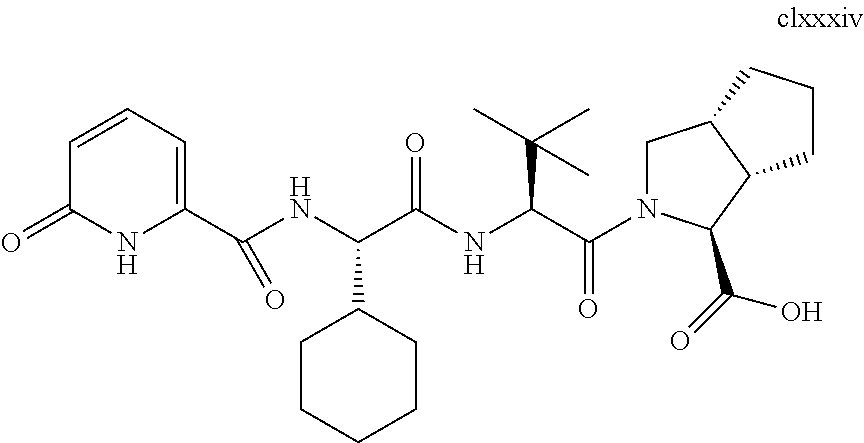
C(NC(C(NC(C(=O)N1CC2C(C1C(=O)O)CCC2)C(C)(C)C)=O)C1CCCCC1)(C1=CC=CC(=O)N1)=O
